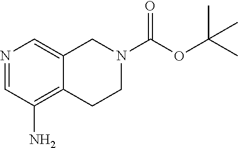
C1=NC=C2C(=C1N)CCN(C(OC(C)(C)C)=O)C2
